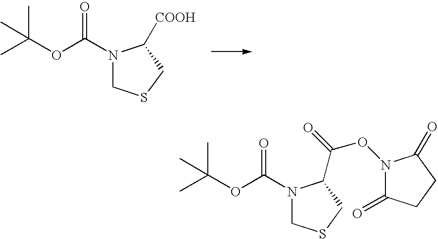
CC(OC(N1CSCC1[COOH])=O)(C)C.CC(OC(N1CSCC1C(=O)ON1C(=O)CCC1=O)=O)(C)C
